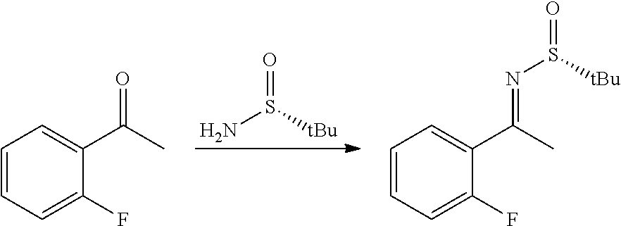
C1=CC=C(F)C(C(C)=O)=C1.NS(=O)[tBu].C1=CC=C(F)C(C(C)=NS(=O)[tBu])=C1
